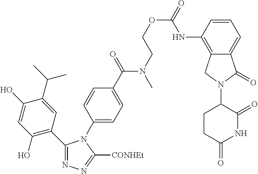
C1(C2=C(O)C=C(O)C(C(C)C)=C2)=NN=C([CONHEt])N1C1=CC=C(C(=O)N(C)CCOC(=O)NC2=C3C(=CC=C2)C(=O)N(C2CCC(=O)NC2=O)C3)C=C1
